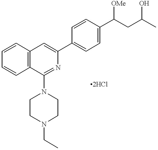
C1=CC2=C(C=C1)C(N1CCN(CC)CC1)=NC(C1=CC=C(C(CC(C)O)[OMe])C=C1)=C2
